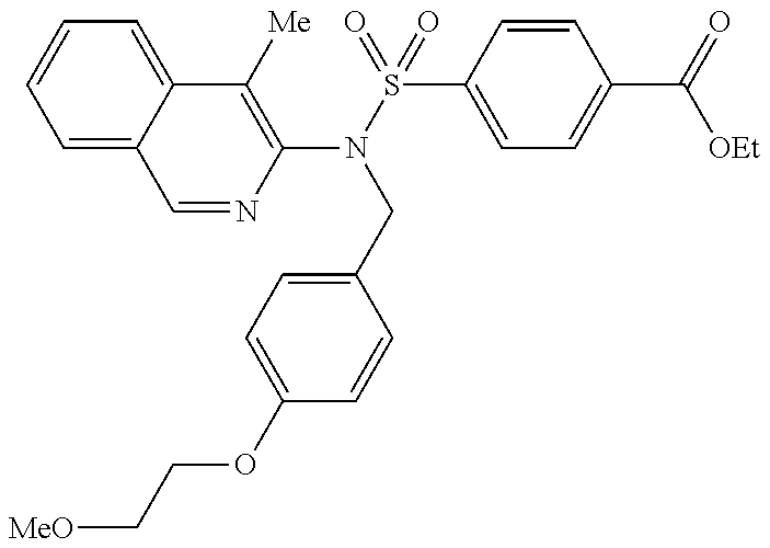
C1=NC(N(S(=O)(=O)C2=CC=C(C(=O)[OEt])C=C2)CC2=CC=C(OCC[MeO])C=C2)=C([Me])C2=CC=CC=C12
